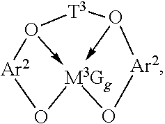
O12->[M3Gg]3(-O([Ar2]O3)[T3]1)O[Ar2]2
